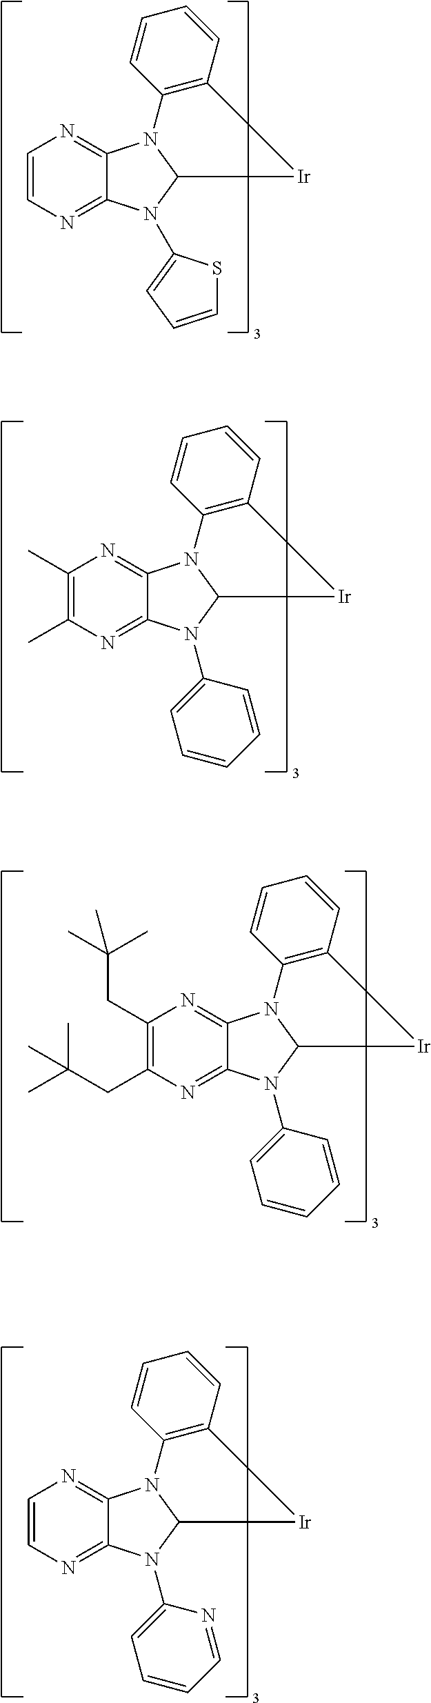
C1=CN=C2C(=N1)N1C(N2C2=CC=CS2)[Ir]C2=C1C=CC=C2.C1(C)=C(C)N=C2C(=N1)N1C(N2C2=CC=CC=C2)[Ir]C2=C1C=CC=C2.C1(CC(C)(C)C)=C(CC(C)(C)C)N=C2C(=N1)N1C(N2C2=CC=CC=C2)[Ir]C2=C1C=CC=C2.C1=CN=C2C(=N1)N1C(N2C2=CC=CC=N2)[Ir]C2=C1C=CC=C2
